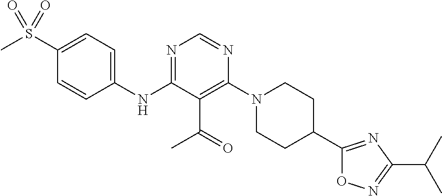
C1(S(C)(=O)=O)=CC=C(NC2=NC=NC(N3CCC(C4=NC(C(C)C)=NO4)CC3)=C2C(=O)C)C=C1
